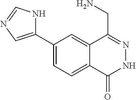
C1(C2=CN=CN2)=CC=C2C(=C1)C(CN)=NNC2=O
